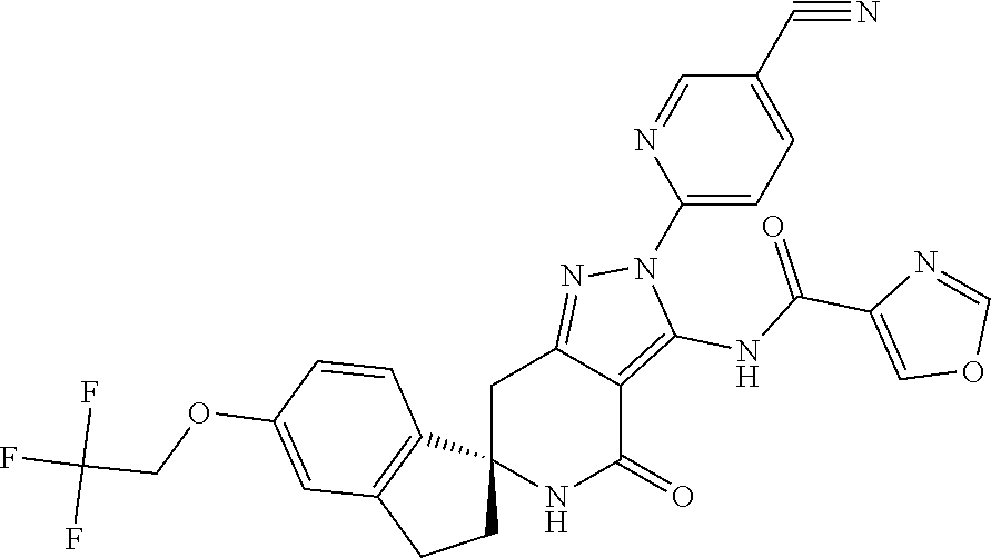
C12(NC(=O)C3=C(NC(C4=COC=N4)=O)N(C4=CC=C(C#N)C=N4)N=C3C1)CCC1=C2C=CC(OCC(F)(F)F)=C1
